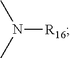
N([R16])(C)C
